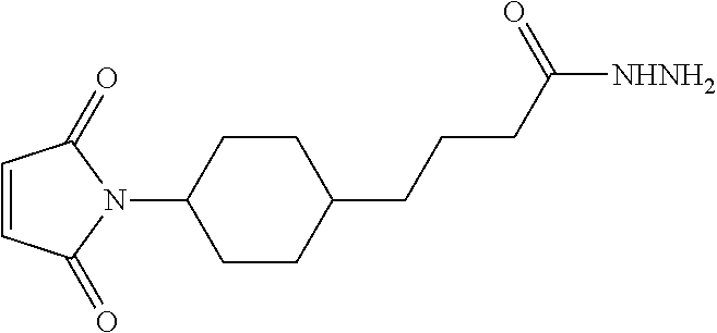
C1=CC(=O)N(C2CCC(CCCC([NHNH2])=O)CC2)C1=O
